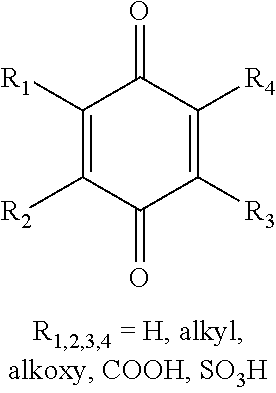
C1(=O)C([R1])=C([R2])C(=O)C([R3])=C1[R4]
